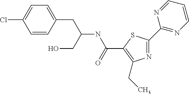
N1=C(C2=NC=CC=N2)SC(C(NC(CC2=CC=C(Cl)C=C2)CO)=O)=C1CC
